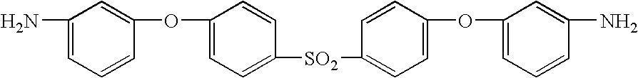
C1(N)=CC=CC(OC2=CC=C([SO2]C3=CC=C(OC4=CC=CC(N)=C4)C=C3)C=C2)=C1
